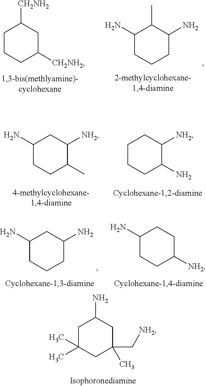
C1CCC([CH2NH2])CC1[CH2NH2].C1(N)CCCC(N)C1C.C1(N)CCC(C)C([NH2])C1.C1CCC(N)C([NH2])C1.C1(N)CCCC(N)C1.C1(N)CCC([NH2])CC1.C1C(C)(C)CC(C[NH2])(C)CC1N
